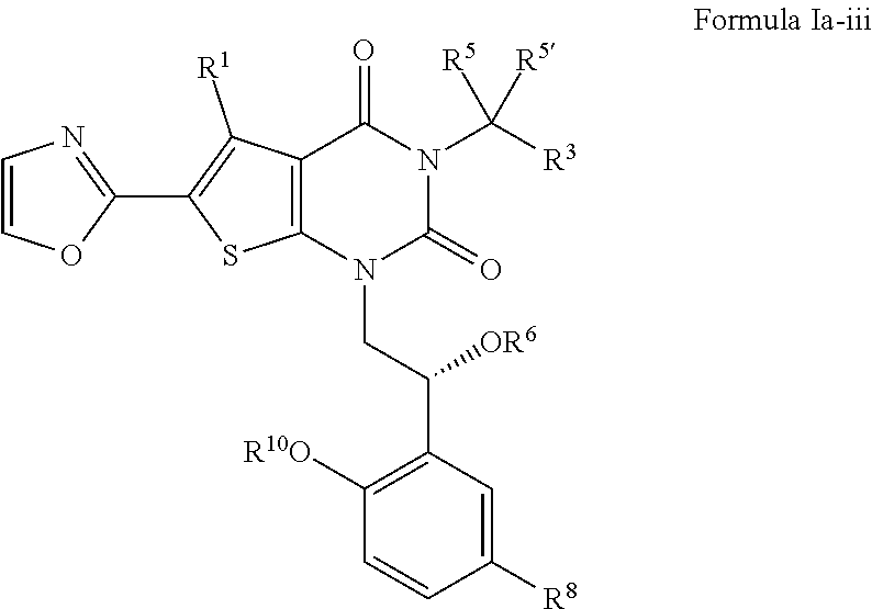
C1=CC([R8])=CC(C([OR6])CN2C(=O)N(C([R5])([R5])[R3])C(=O)C3=C2SC(C2=NC=CO2)=C3[R1])=C1[R10O]
